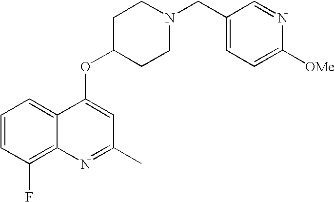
C1=CC(F)=C2C(=C1)C(OC1CCN(CC3=CC=C([OMe])N=C3)CC1)=CC(C)=N2
